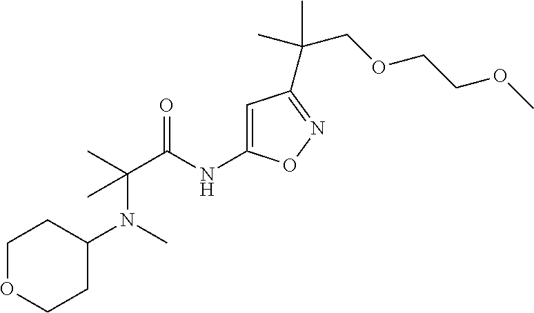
C(C(NC1=CC(C(C)(COCCOC)C)=NO1)=O)(C)(N(C1CCOCC1)C)C
